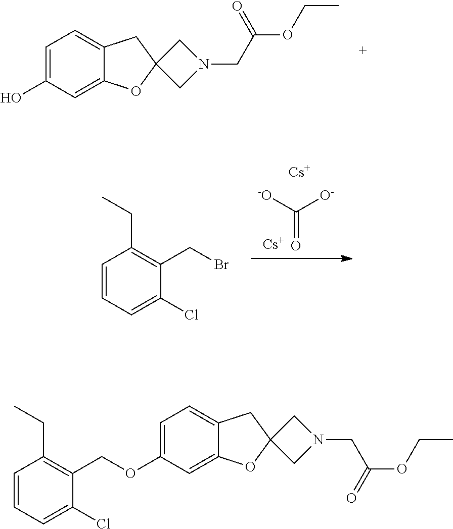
[-O]C([O-])=O.[Cs].[Cs].C1=CC=C(Cl)C(CBr)=C1CC.C1=C(O)C=C2C(=C1)CC1(O2)CN(CC(OCC)=O)C1.C1=C(OCC2=C(CC)C=CC=C2Cl)C=C2C(=C1)CC1(O2)CN(CC(OCC)=O)C1
